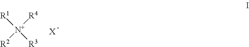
[R1][N+]([R4])([R2])[R3].[X]
